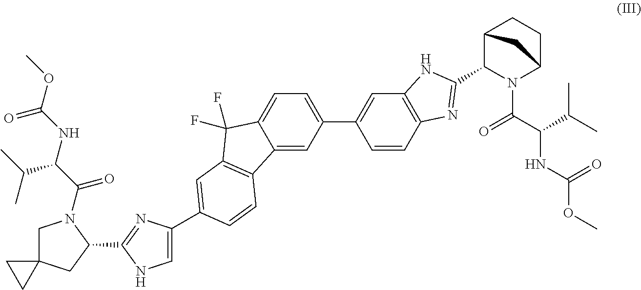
C12=CC(C3=CC4=C(C=C3)N=C(C3N(C(C(C(C)C)NC(OC)=O)=O)C5CCC3C5)N4)=CC=C1C(F)(F)C1=C2C=CC(C2=CNC(C3N(C(C(NC(OC)=O)C(C)C)=O)CC4(C3)CC4)=N2)=C1
